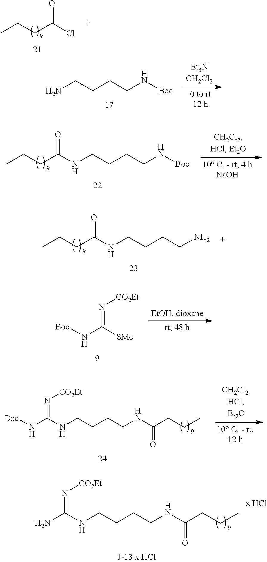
CCCC(Cl)=O.NCCCCN[Boc].N(CCCCN[Boc])C(CCC)=O.N(CCCCN)C(CCC)=O.N(C(=N[CO2Et])[SMe])[Boc].[Boc]NC(NCCCCNC(CCC)=O)=N[CO2Et].NC(NCCCCNC(CCC)=O)=N[CO2Et]
